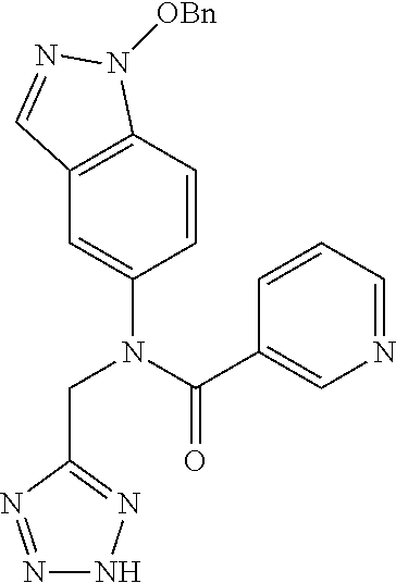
C1=CC2=C(C=C1N(C(C1=CN=CC=C1)=O)CC1=NNN=N1)C=NN2[OBn]
